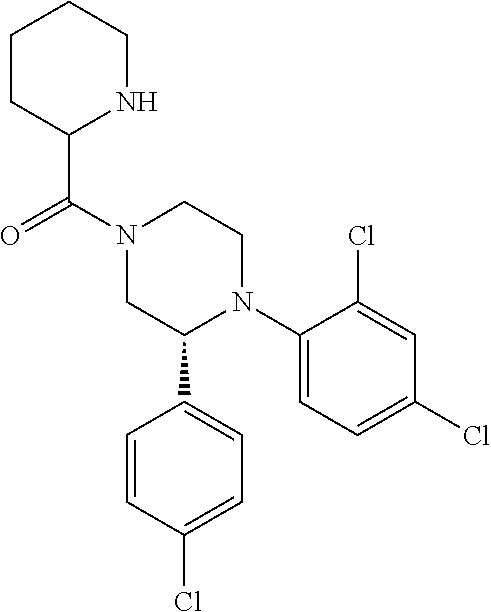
O=C(N1CC(C2=CC=C(Cl)C=C2)N(C2=CC=C(Cl)C=C2Cl)CC1)C1NCCCC1
